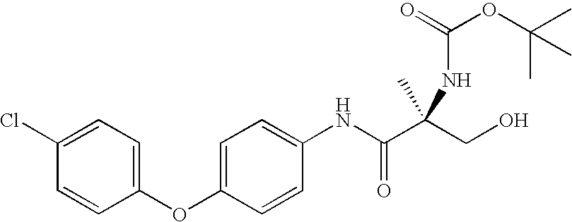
C1=C(Cl)C=CC(OC2=CC=C(NC(C(CO)(NC(OC(C)(C)C)=O)C)=O)C=C2)=C1
